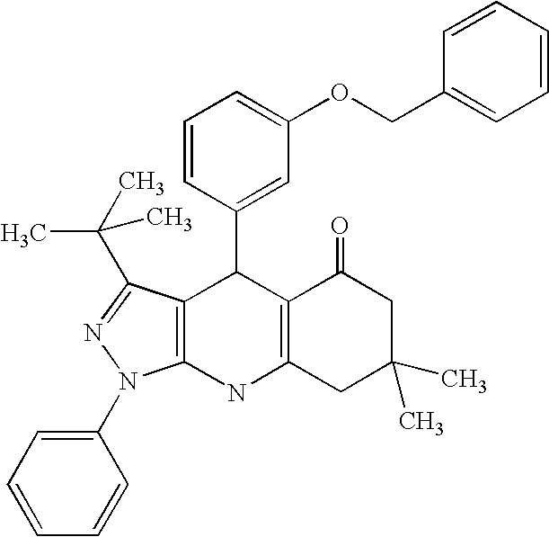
C12=C(NC3=C(C1C1=CC(OCC4=CC=CC=C4)=CC=C1)C(C(C)(C)C)=NN3C1=CC=CC=C1)CC(C)(C)CC2=O
